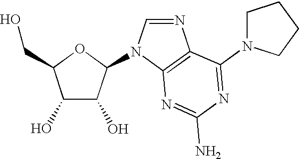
C1=NC2=C(N1C1C(O)C(O)C(CO)O1)N=C(N)N=C2N1CCCC1
